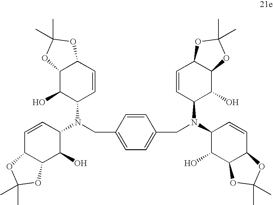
C1=CC(N(C2C=CC3C(C2O)OC(C)(C)O3)CC2=CC=C(CN(C3C(O)C4C(C=C3)OC(C)(C)O4)C3C(O)C4C(C=C3)OC(C)(C)O4)C=C2)C(O)C2C1OC(C)(C)O2
